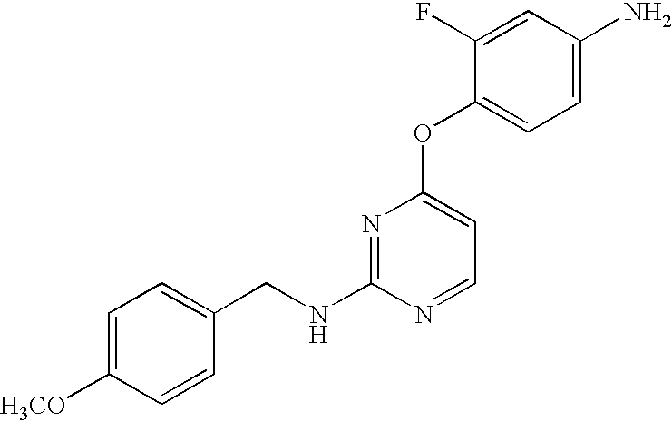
C1=C([H3CO])C=CC(CNC2=NC(OC3=CC=C(N)C=C3F)=CC=N2)=C1
